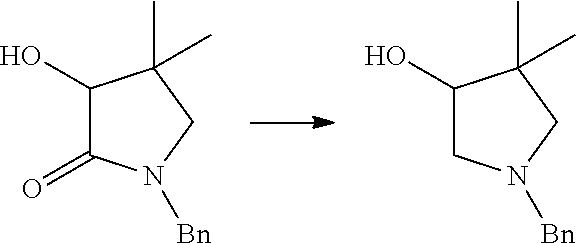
C1(O)C(=O)N([Bn])CC1(C)C.C1(O)CN([Bn])CC1(C)C
